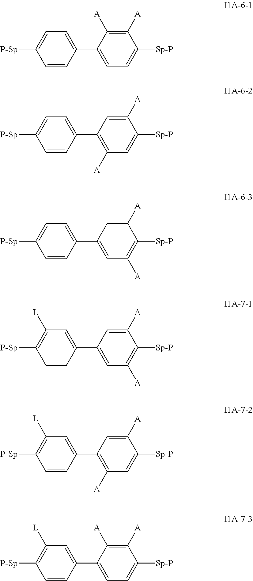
C1(C2=CC=C([Sp-P])C([A])=C2[A])=CC=C([P-Sp])C=C1.C1(C2=C([A])C=C([Sp-P])C([A])=C2)=CC=C([P-Sp])C=C1.C1=C(C2=CC=C([P-Sp])C=C2)C=C([A])C([Sp-P])=C1[A].C1=C(C2=CC([L])=C([P-Sp])C=C2)C=C([A])C([Sp-P])=C1[A].C1(C2=C([A])C=C([Sp-P])C([A])=C2)=CC([L])=C([P-Sp])C=C1.C1(C2=CC=C([Sp-P])C([A])=C2[A])=CC([L])=C([P-Sp])C=C1
